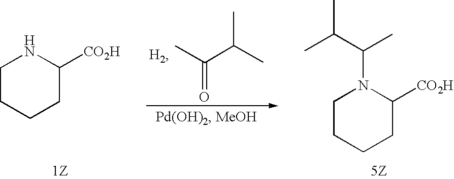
C1CCCC([CO2H])N1C(C(C)C)C.CC(C(C)C)=O.C1CCCC([CO2H])N1
